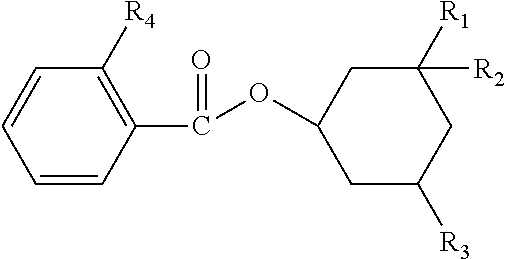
C1=CC(C(OC2CC([R3])CC([R2])([R1])C2)=O)=C([R4])C=C1
